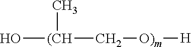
O[(CH](C)C[O)m][H]
